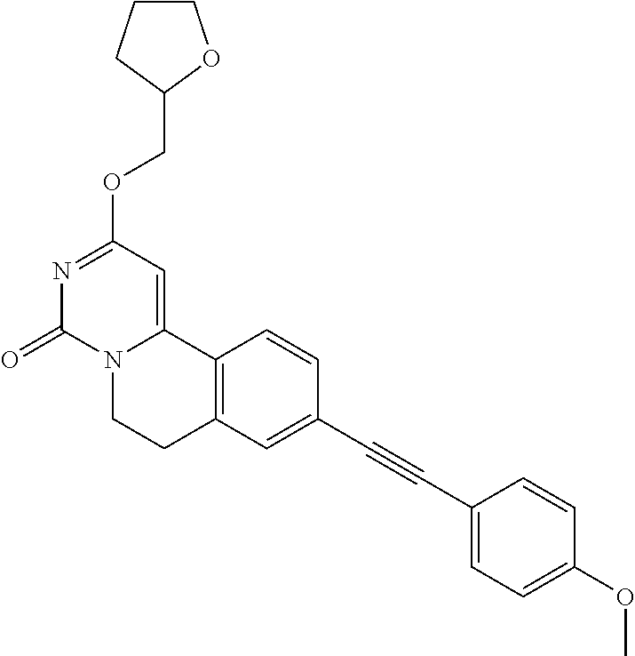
N1=C(OCC2OCCC2)C=C2N(C1=O)CCC1=C2C=CC(C#CC2=CC=C(OC)C=C2)=C1
